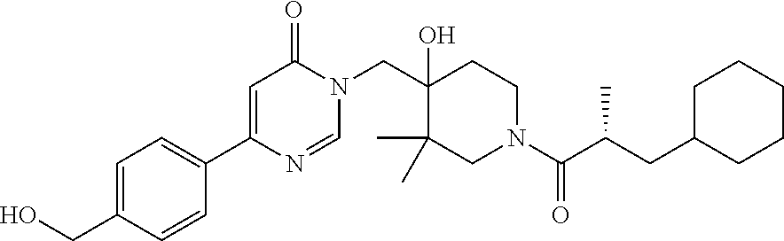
N1(CC2(O)C(C)(C)CN(C(=O)C(C)CC3CCCCC3)CC2)C(=O)C=C(C2=CC=C(CO)C=C2)N=C1
